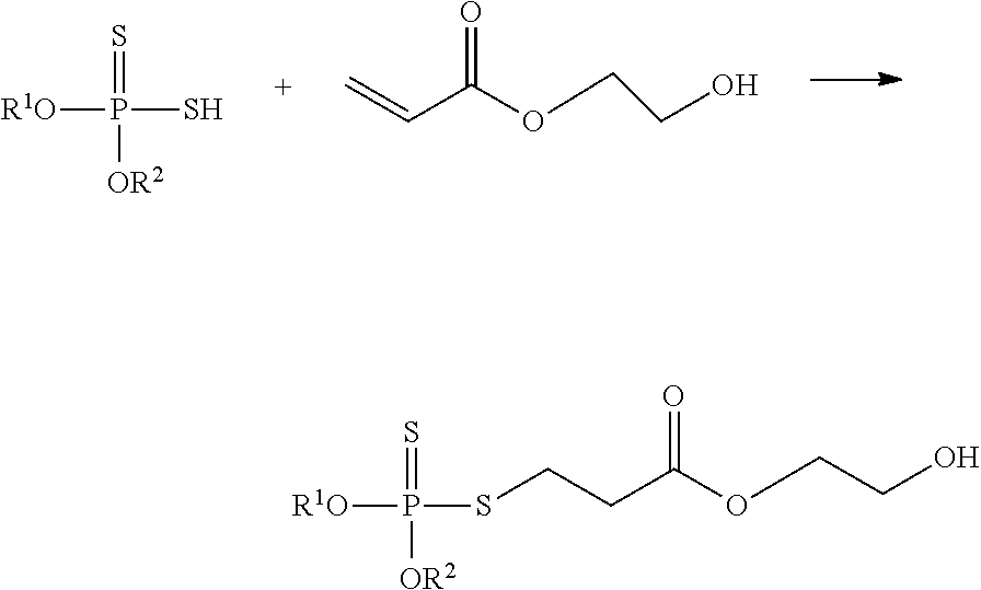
[R1O]P(SCCC(OCCO)=O)(=S)[OR2].[R1O]P(S)(=S)[OR2].C=CC(OCCO)=O
